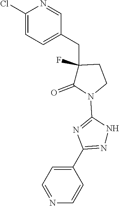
C1(Cl)=CC=C(CC2(F)C(=O)N(C3=NC(C4=CC=NC=C4)=NN3)CC2)C=N1
